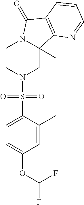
C1CN(S(C2=CC=C(OC(F)F)C=C2C)(=O)=O)CC2(C)N1C(=O)C1=C2N=CC=C1
